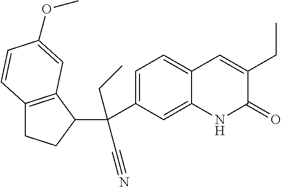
C(C1=CC=C2C(=C1)NC(=O)C(CC)=C2)(CC)(C#N)C1C2=C(CC1)C=CC(OC)=C2
